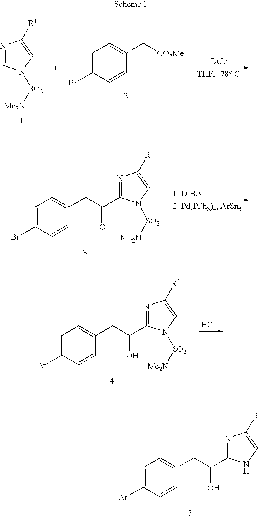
[BuLi].N1=CN([SO2][Me2N])C=C1[R1].C1=C(Br)C=CC(C[CO2Me])=C1.C1=C(Br)C=CC(CC(C2=NC([R1])=CN2[SO2][Me2N])=O)=C1.C1=C([Ar])C=CC(CC(C2=NC([R1])=CN2[SO2][Me2N])O)=C1.Cl.C1=C([Ar])C=CC(CC(C2=NC([R1])=CN2)O)=C1
